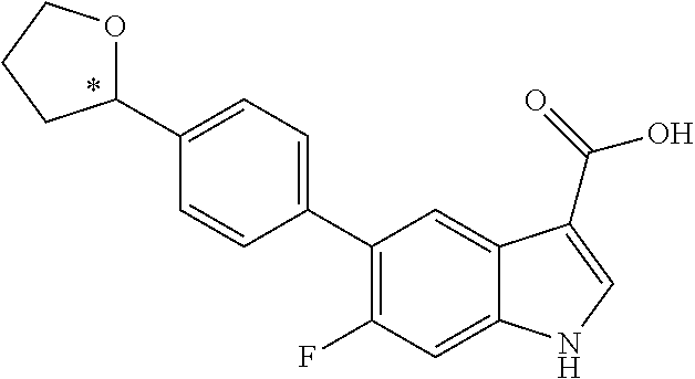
C1(C2=CC=C(C3OCCC3)C=C2)=C(F)C=C2C(=C1)C(C(=O)O)=CN2
